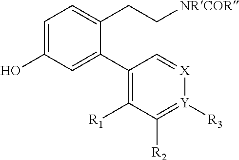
C1=C(O)C=C(C2=C([R1])C([R2])=[Y]([R3])[X]=C2)C(CC[NRCOR])=C1
